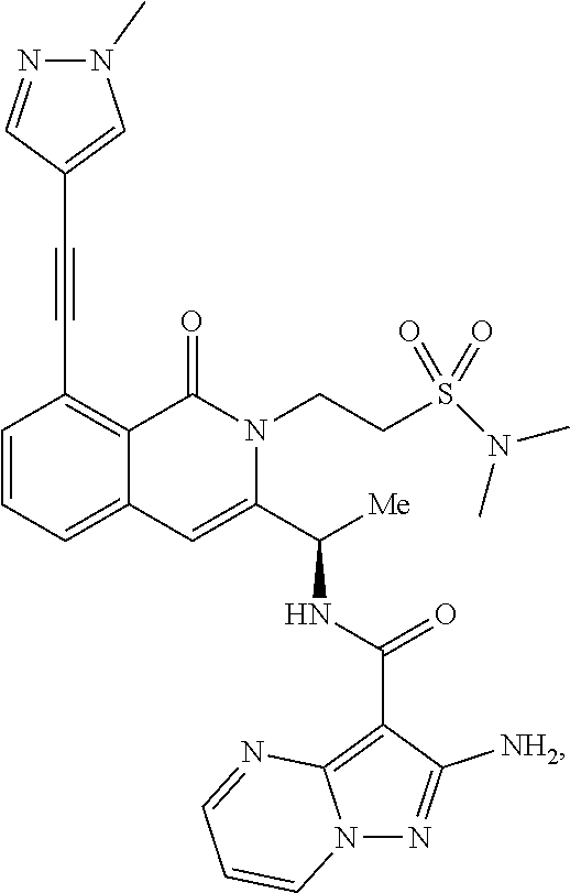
C1=CC=C2C(=C1C#CC1=CN(C)N=C1)C(=O)N(CCS(N(C)C)(=O)=O)C(C([Me])NC(C1=C3N(N=C1[NH2])C=CC=N3)=O)=C2
